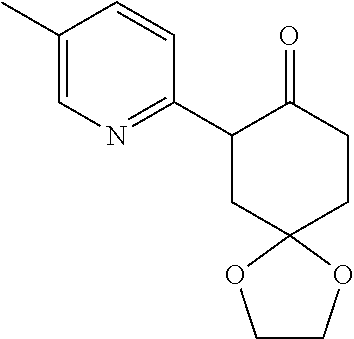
C1(C)=CN=C(C2CC3(CCC2=O)OCCO3)C=C1
